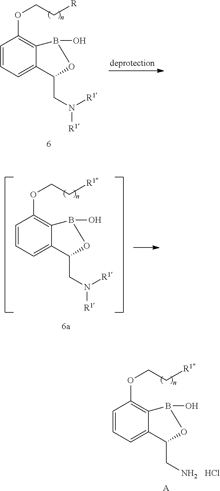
C1=CC=C2C(=C1OCC[R])B(O)OC2CN([R1])[R1].C1=CC=C2C(=C1OCC[R1])B(O)OC2CN.Cl.[A].C1=CC=C2C(=C1OCC[R1])B(O)OC2CN([R1])[R1]
